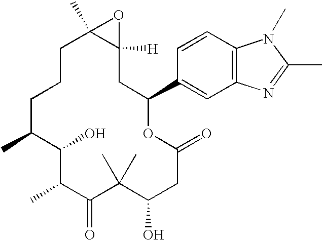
C1=CC(C2OC(=O)CC(O)C(C)(C)C(=O)C(C)C(O)C(C)CCCC3(C)C([H])(C2)O3)=CC2=C1N(C)C(C)=N2
